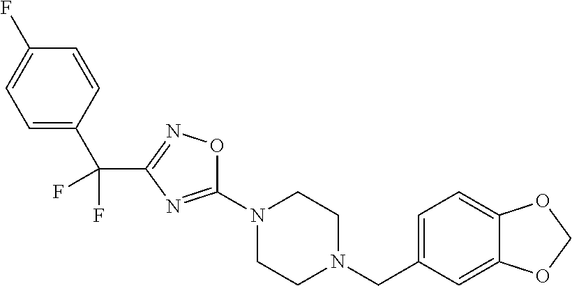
O1C(N2CCN(CC3=CC=C4C(=C3)OCO4)CC2)=NC(C(C2=CC=C(F)C=C2)(F)F)=N1
